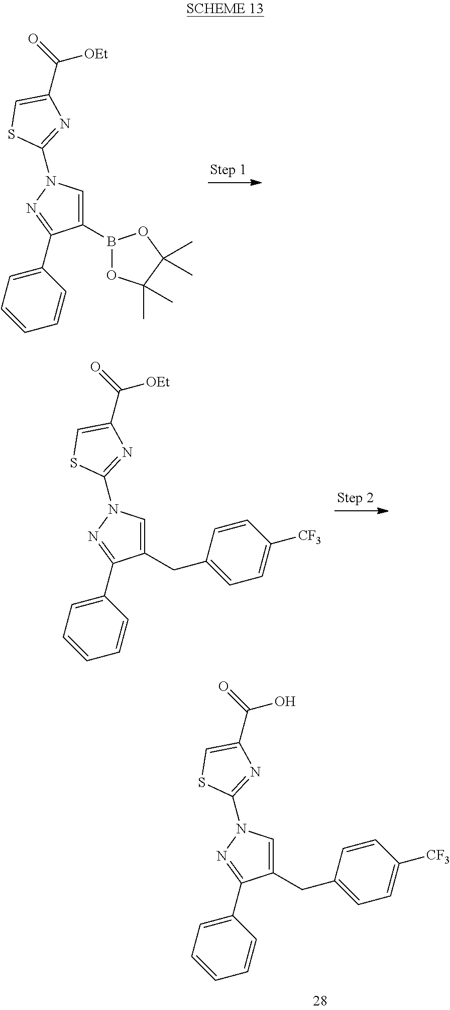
C1(B2OC(C)(C)C(C)(C)O2)=CN(C2=NC(C(=O)[OEt])=CS2)N=C1C1=CC=CC=C1.C1(CC2=CC=C([CF3])C=C2)=CN(C2=NC(C(=O)[OEt])=CS2)N=C1C1=CC=CC=C1.C1(CC2=CC=C([CF3])C=C2)=CN(C2=NC(C(=O)O)=CS2)N=C1C1=CC=CC=C1
